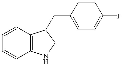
C1=CC2=C(C=C1)NCC2CC1=CC=C(F)C=C1
